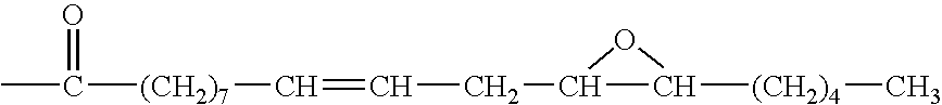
C([(CH2)7]C=CCC1C([(CH2)4]C)O1)(C)=O
